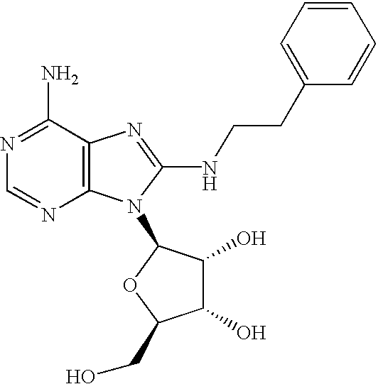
N1=C(N)C2=C(N=C1)N(C1C(O)C(O)C(CO)O1)C(NCCC1=CC=CC=C1)=N2
